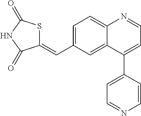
C1=C(C=C2SC(=O)NC2=O)C=C2C(=C1)N=CC=C2C1=CC=NC=C1
